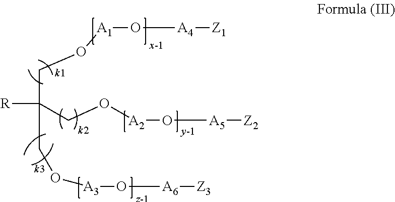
[R]C(CO[A3]O[A6][Z3])(CO[A1]O[A4][Z1])CO[A2]O[A5][Z2]
